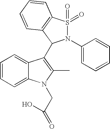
C1=CC=C2C(=C1)C(C1N(C3=CC=CC=C3)S(=O)(=O)C3=C1C=CC=C3)=C(C)N2CC(=O)O
